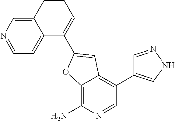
C12=CN=CC=C1C(C1=CC3=C(C4=CNN=C4)C=NC(N)=C3O1)=CC=C2
